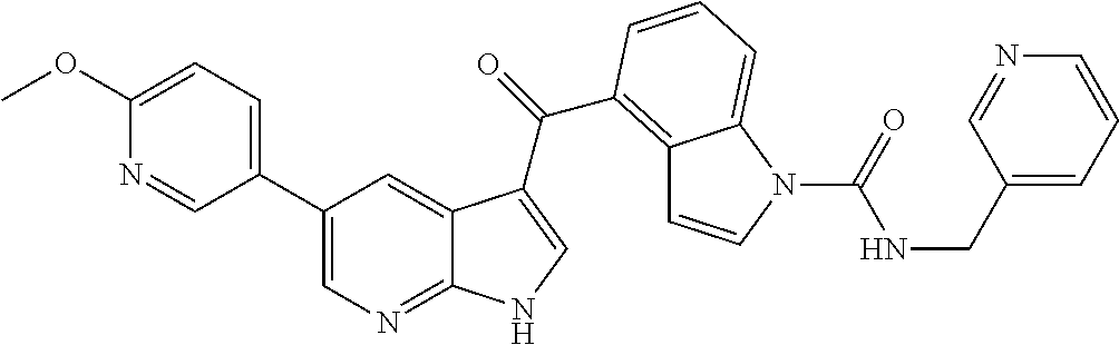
C1(C2=CN=C3C(=C2)C(C(=O)C2=C4C=CN(C(=O)NCC5=CC=CN=C5)C4=CC=C2)=CN3)=CC=C(OC)N=C1
